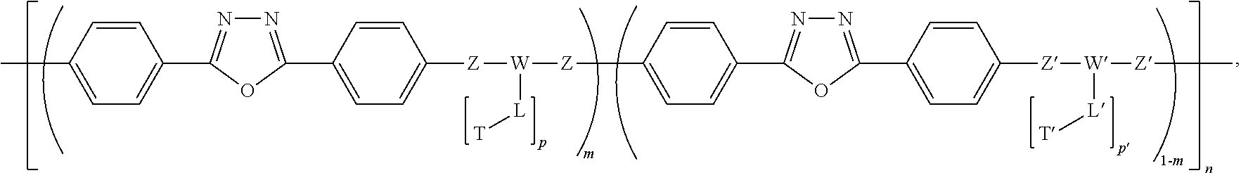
N1=C(C2=CC=C([Z][W]([Z]C3=CC=C(C4=NN=C(C5=CC=C([Z][W]([Z]C)[L][T])C=C5)O4)C=C3)[L][T])C=C2)OC(C2=CC=C(C)C=C2)=N1
